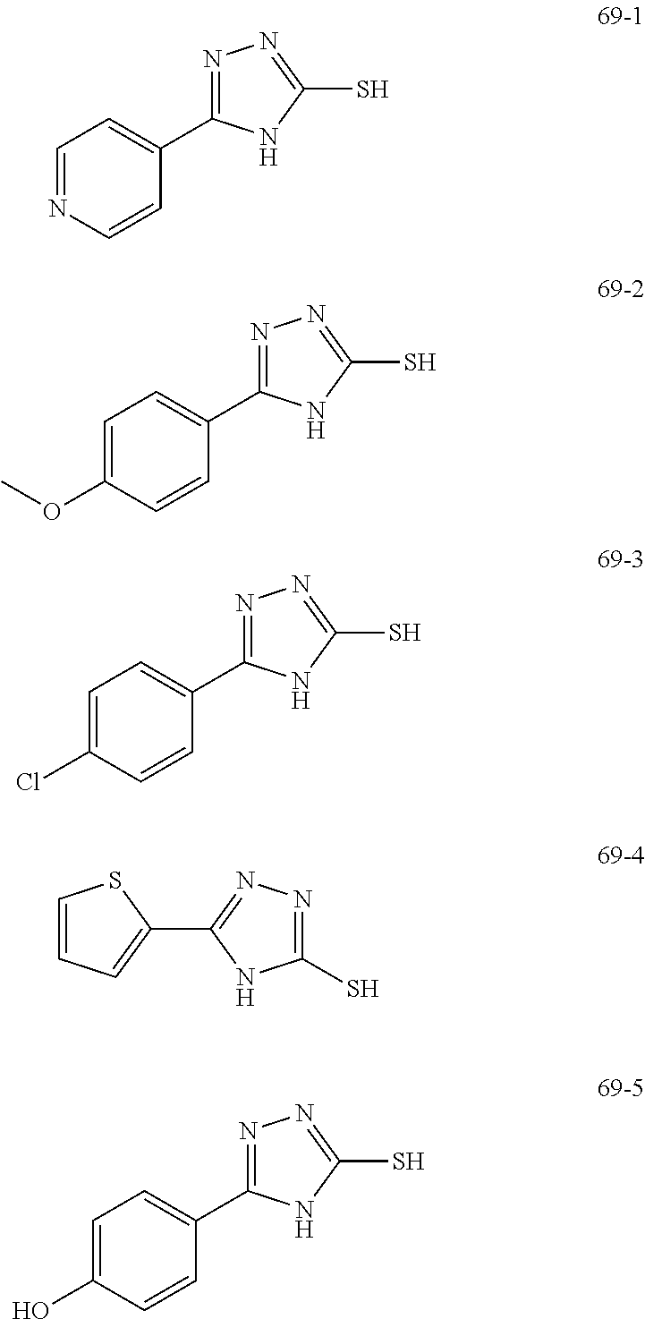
C1=NC=CC(C2=NN=C(S)N2)=C1.C1=C(OC)C=CC(C2=NN=C(S)N2)=C1.C1=C(Cl)C=CC(C2=NN=C(S)N2)=C1.C1=C(O)C=CC(C2=NN=C(S)N2)=C1.C1=CC=C(C2=NN=C(S)N2)S1
